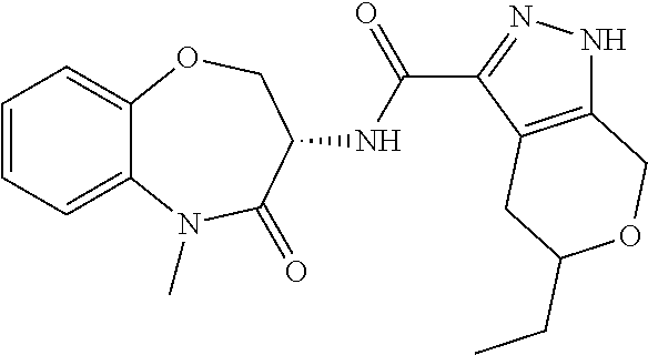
C12=CC=CC=C1OCC(NC(C1=NNC3=C1CC(CC)OC3)=O)C(=O)N2C
